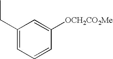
C1(CC)=CC=CC([OCH2CO2Me])=C1
